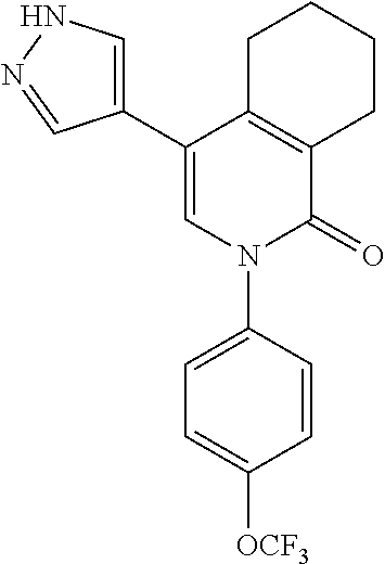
C12=C(C(C3=CNN=C3)=CN(C3=CC=C([OCF3])C=C3)C1=O)CCCC2
